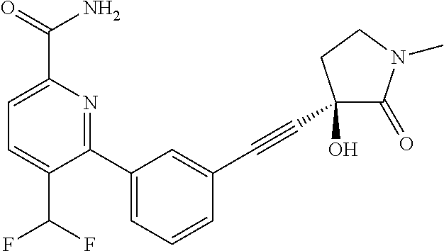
C1=C(C(F)F)C(C2=CC=CC(C#CC3(O)C(=O)N(C)CC3)=C2)=NC(C(N)=O)=C1
